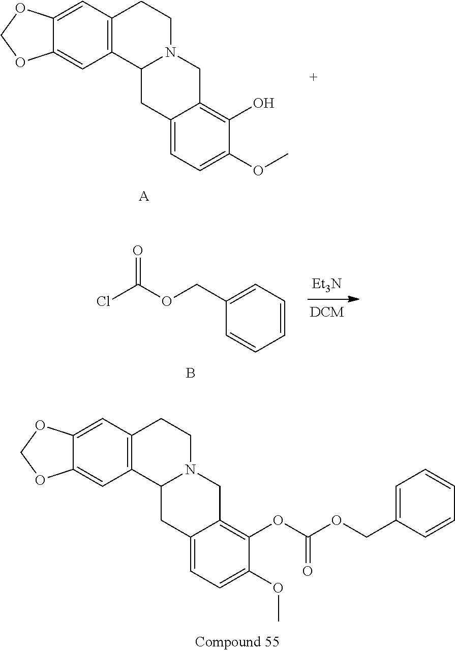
C12=C(C=C3C(=C1)OCO3)CCN1C2CC2=CC=C(OC)C(O)=C2C1.[A].[Et3N].ClC(OCC1=CC=CC=C1)=O.B.C12=C(C=C3C(=C1)OCO3)CCN1C2CC2=CC=C(OC)C(OC(=O)OCC3=CC=CC=C3)=C2C1
